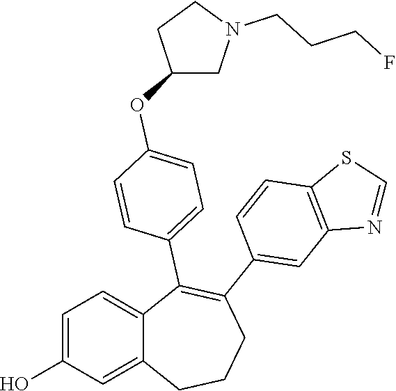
C1=C(O)C=C2C(=C1)C(C1=CC=C(OC3CN(CCCF)CC3)C=C1)=C(C1=CC3=C(C=C1)SC=N3)CCC2
